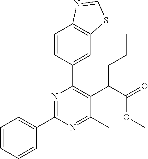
C1=CC=CC(C2=NC(C3=CC4=C(C=C3)N=CS4)=C(C(C(=O)OC)CCC)C(C)=N2)=C1
